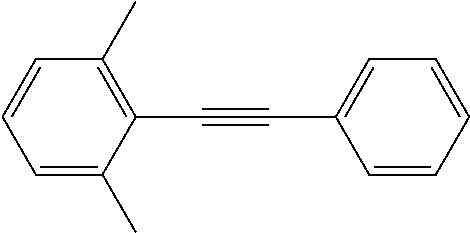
C1=CC=CC=C1C#CC1=C(C)C=CC=C1C
